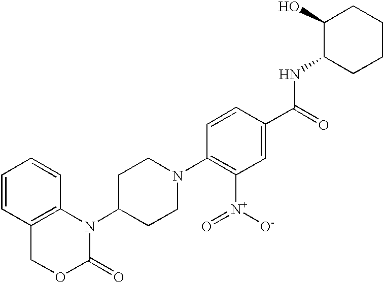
C1=CC2=C(C=C1)N(C1CCN(C3=C([N+](=O)[O-])C=C(C(=O)NC4CCCCC4O)C=C3)CC1)C(=O)OC2
